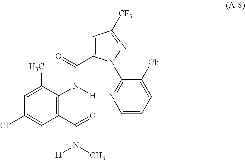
C1(C(=O)N(C)[H])=C(N([H])C(=O)C2=CC([CF3])=NN2C2=NC=CC=C2Cl)C(C)=CC(Cl)=C1
